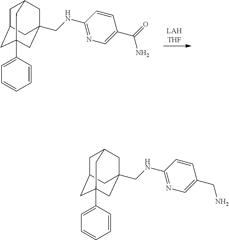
C1C2CC3(C4=CC=CC=C4)CC(CNC4=NC=C(CN)C=C4)(CC1C3)C2.C1C2CC3(C4=CC=CC=C4)CC(CNC4=NC=C(C(=O)N)C=C4)(CC1C3)C2.[LAHTHF]
